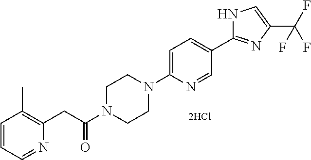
C(C(N1CCN(C2=CC=C(C3=NC(C(F)(F)F)=CN3)C=N2)CC1)=O)C1=C(C)C=CC=N1
